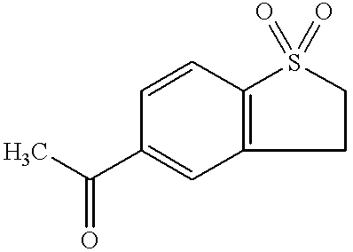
C1(C(C)=O)=CC2=C(C=C1)S(=O)(=O)CC2
